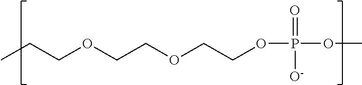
O(CCOP(OC)(=O)[O-])CCOCCC
